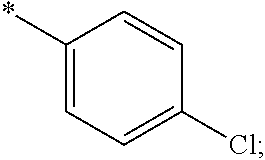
C1(Cl)=CC=C(*)C=C1
